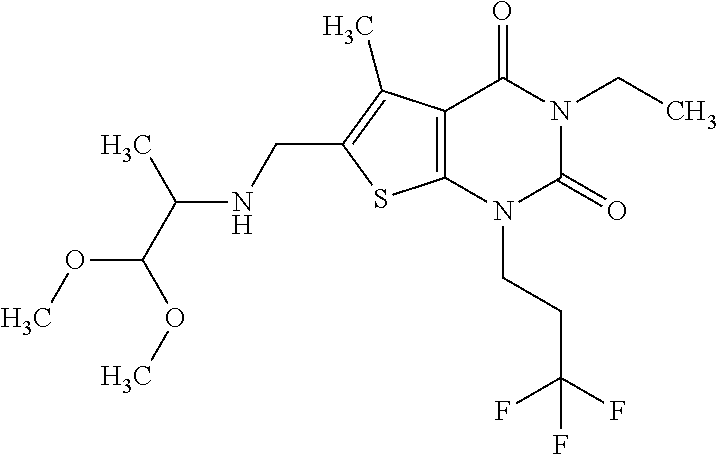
C12=C(N(CCC(F)(F)F)C(=O)N(CC)C1=O)SC(CNC(C(OC)OC)C)=C2C
